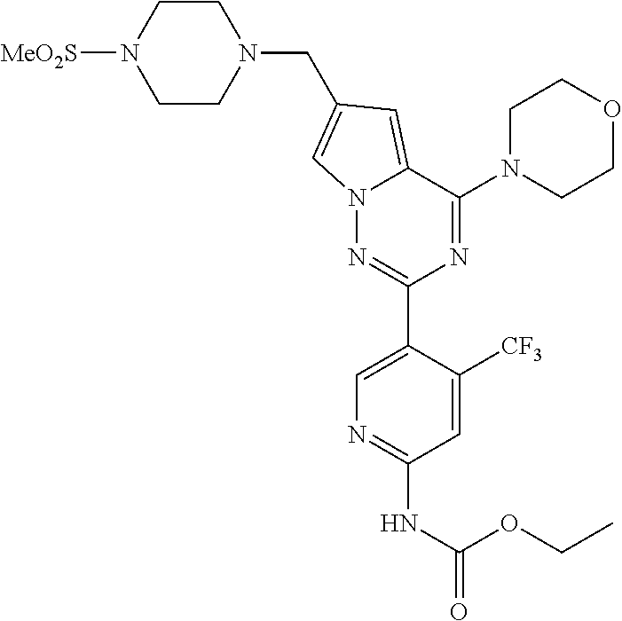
N12N=C(C3=CN=C(NC(OCC)=O)C=C3[CF3])N=C(N3CCOCC3)C1=CC(CN1CCN([MeO2S])CC1)=C2
